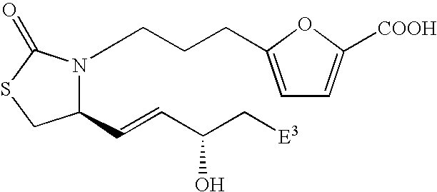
C1=C(CCCN2C(C=CC(C[E3])O)CSC2=O)OC([COOH])=C1
